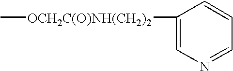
C1=C([OCH2C(O)NH(CH2)2]C)C=CC=N1
